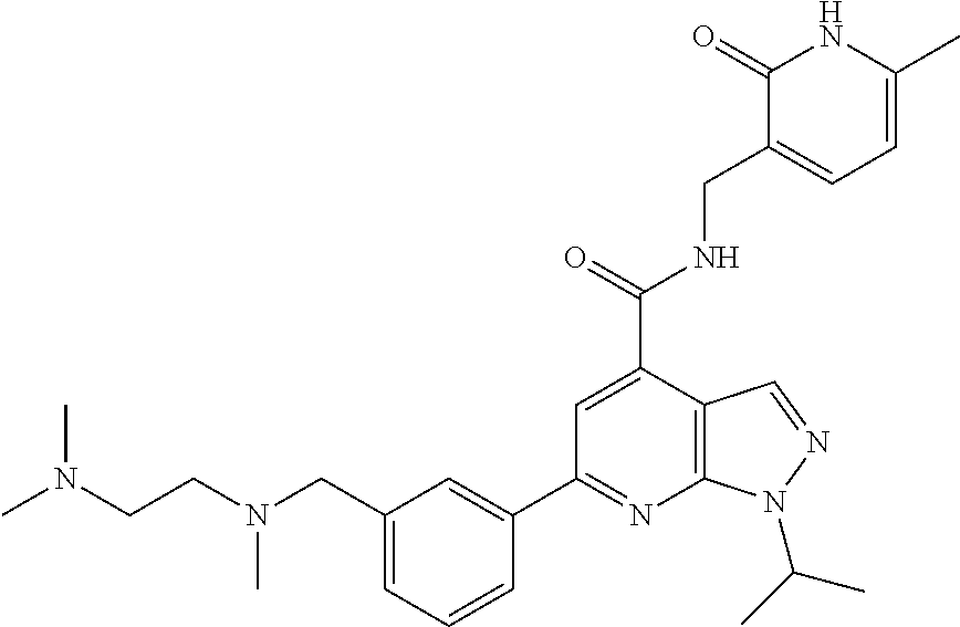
N(CCN(C)C)(C)CC1=CC=CC(C2=NC3=C(C(C(=O)NCC4=CC=C(C)NC4=O)=C2)C=NN3C(C)C)=C1
